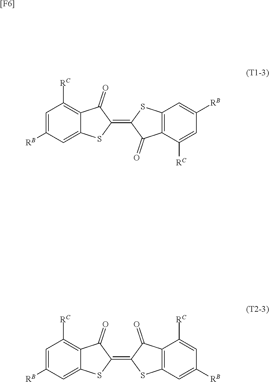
C12=C([RC])C=C([RB])C=C1SC(=C1C(=O)C3=C(S1)C=C([RB])C=C3[RC])C2=O.C12=C([RC])C=C([RB])C=C1SC(=C1SC3=C(C1=O)C([RC])=CC([RB])=C3)C2=O.[[F6]]
